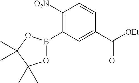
C1([O2N])=C(B2OC(C)(C)C(C)(C)O2)C=C(C([OEt])=O)C=C1
